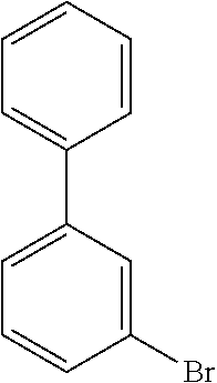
C1=CC=CC=C1C1=CC=CC(Br)=C1
